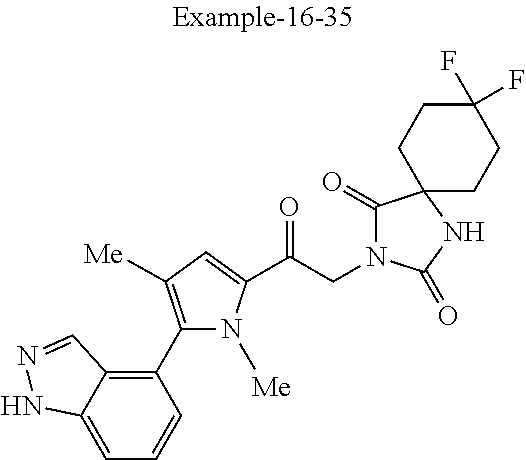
C1=C2C(=C(C3=C([Me])C=C(C(CN4C(=O)C5(NC4=O)CCC(F)(F)CC5)=O)N3[Me])C=C1)C=NN2
